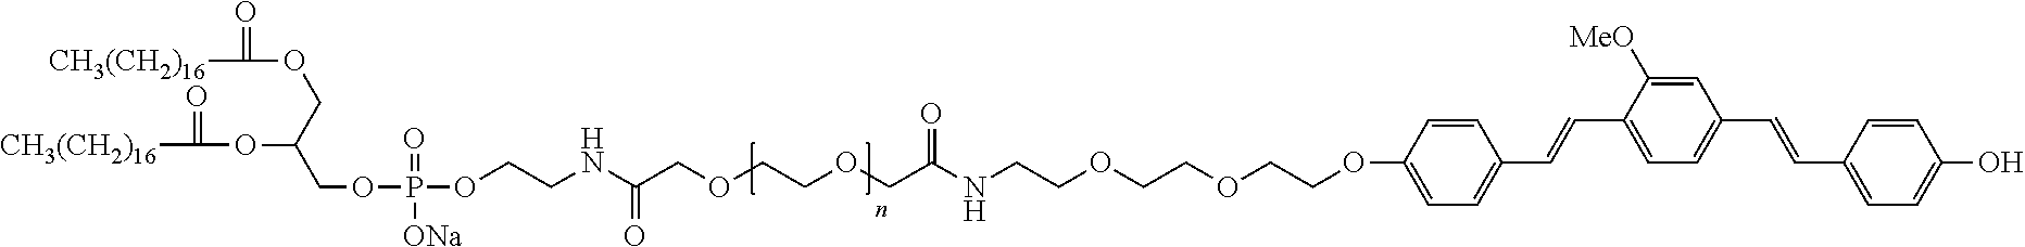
[CH3(CH2)16]C(OCC(COP(OCCNC(COCCOCC(NCCOCCOCCOC1=CC=C(C=CC2=CC=C(C=CC3=CC=C(O)C=C3)C=C2[MeO])C=C1)=O)=O)(=O)[ONa])OC([CH3(CH2)16])=O)=O
